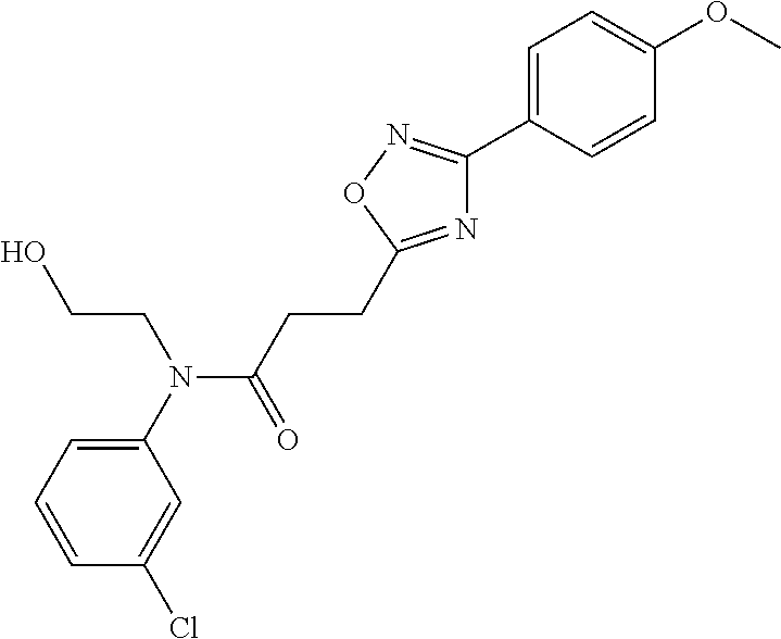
C1(N(C(CCC2=NC(C3=CC=C(OC)C=C3)=NO2)=O)CCO)=CC=CC(Cl)=C1
